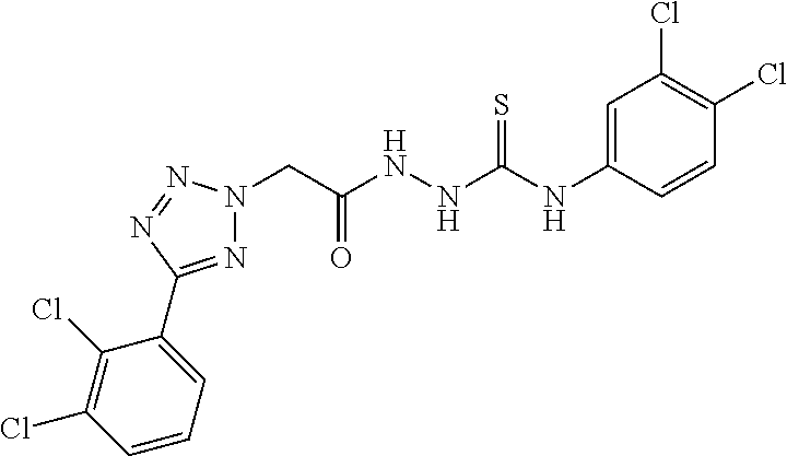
N1=C(C2=CC=CC(Cl)=C2Cl)N=NN1CC(=O)NNC(=S)NC1=CC(Cl)=C(Cl)C=C1
